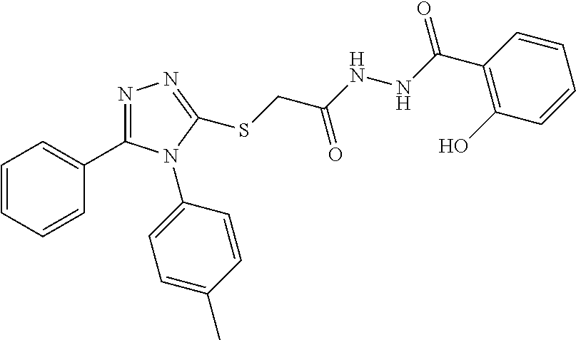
C1=CC=CC(C2=NN=C(SCC(NNC(C3=C(O)C=CC=C3)=O)=O)N2C2=CC=C(C)C=C2)=C1
